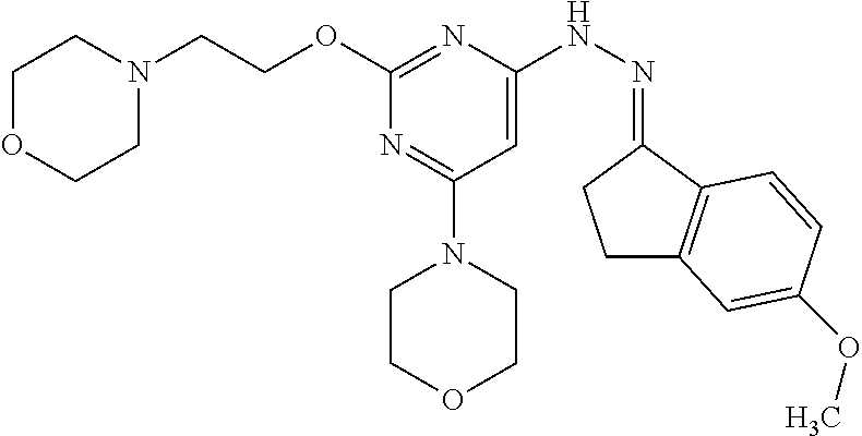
O(C1=NC(NN=C2CCC3=C2C=CC(OC)=C3)=CC(N2CCOCC2)=N1)CCN1CCOCC1
